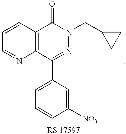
C1=NC2=C(C=C1)C(=O)N(CC1CC1)N=C2C1=CC=CC([NO3])=C1
